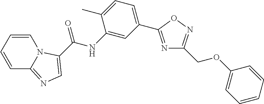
C1=CC=CN2C1=NC=C2C(NC1=CC(C2=NC(COC3=CC=CC=C3)=NO2)=CC=C1C)=O
